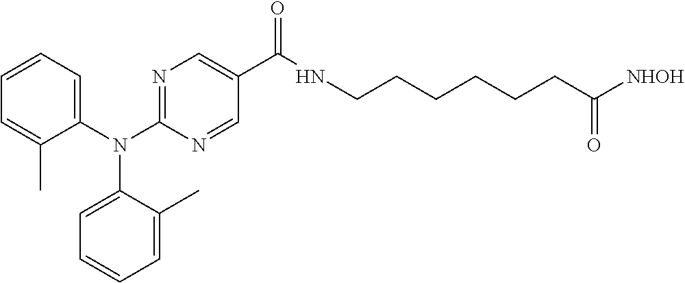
C1=CC=C(N(C2=NC=C(C(NCCCCCCC([NHOH])=O)=O)C=N2)C2=CC=CC=C2C)C(C)=C1
